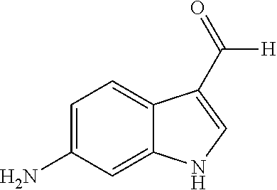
C1(N)=CC=C2C(=C1)NC=C2C([H])=O
